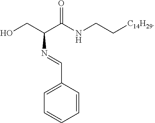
OCC(C(NCC[C14H29])=O)N=CC1=CC=CC=C1
